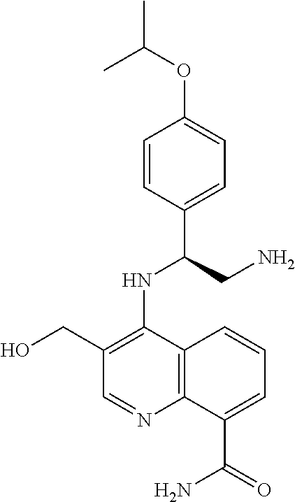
C1=CC(C(CN)NC2=C(CO)C=NC3=C2C=CC=C3C(=O)N)=CC=C1OC(C)C
